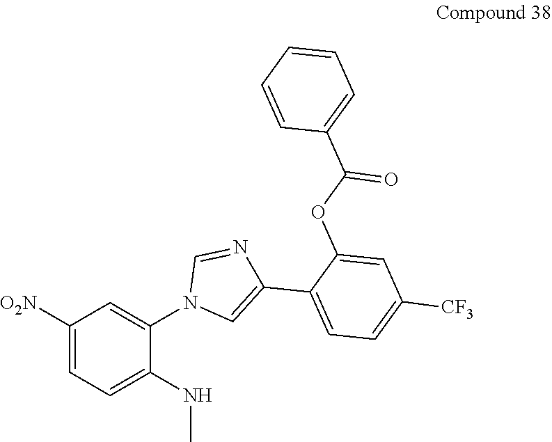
C1([O2N])=CC=C(NC)C(N2C=C(C3=CC=C([CF3])C=C3OC(C3=CC=CC=C3)=O)N=C2)=C1
